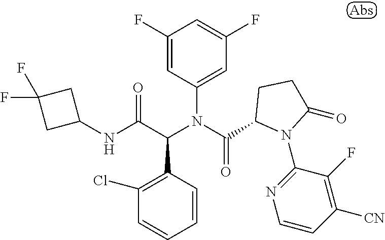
C1=CC(C(C(NC2CC(F)(F)C2)=O)N(C(=O)C2N(C3=NC=CC([CN])=C3F)C(=O)CC2)C2=CC(F)=CC(F)=C2)=C(Cl)C=C1
